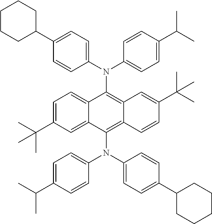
C1CCC(C2=CC=C(N(C3=C4C(=C(N(C5=CC=C(C(C)C)C=C5)C5=CC=C(C6CCCCC6)C=C5)C5=CC(C(C)(C)C)=CC=C53)C=CC(C(C)(C)C)=C4)C3=CC=C(C(C)C)C=C3)C=C2)CC1
